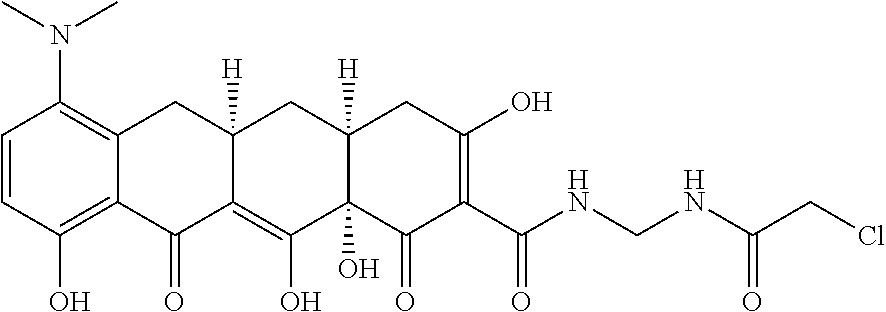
C1=CC(O)=C2C(=C1N(C)C)CC1([H])C(=C(O)C3(O)C([H])(C1)CC(O)=C(C(NCNC(CCl)=O)=O)C3=O)C2=O
